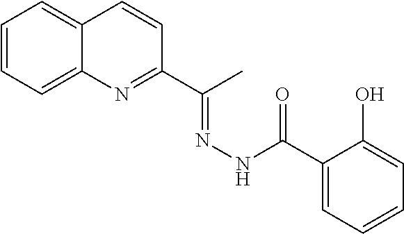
C12=CC=CC=C1N=C(C(C)=NNC(=O)C1=CC=CC=C1O)C=C2
